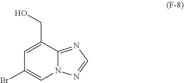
N12C(=NC=N1)C(CO)=CC(Br)=C2
